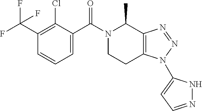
C1(C(F)(F)F)=C(Cl)C(C(N2CCC3=C(C2C)N=NN3C2=CC=NN2)=O)=CC=C1
